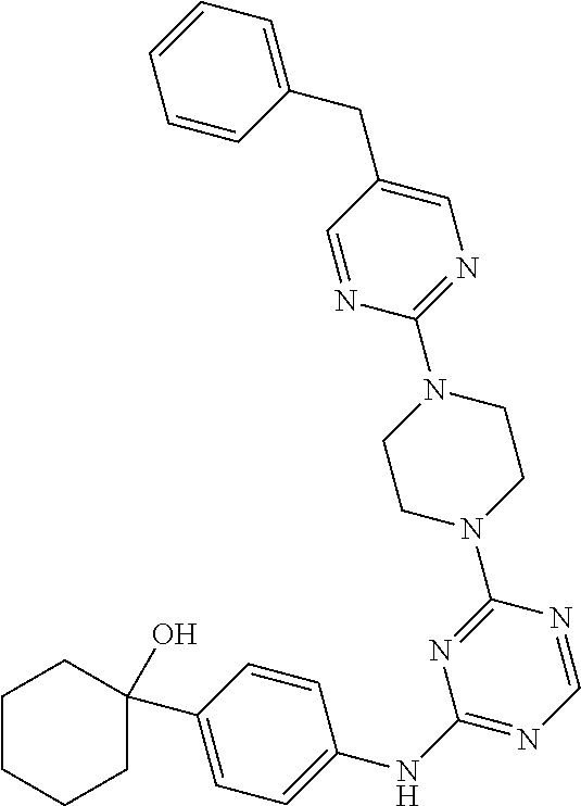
C1=NC(N2CCN(C3=NC(NC4=CC=C(C5(O)CCCCC5)C=C4)=NC=N3)CC2)=NC=C1CC1=CC=CC=C1
